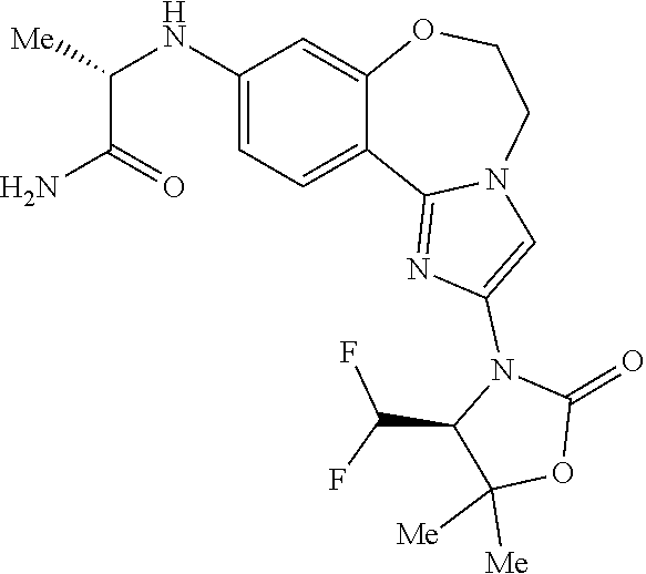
C(C(=O)N)(NC1=CC=C2C(=C1)OCCN1C2=NC(N2C(C(F)F)C([Me])([Me])OC2=O)=C1)[Me]
